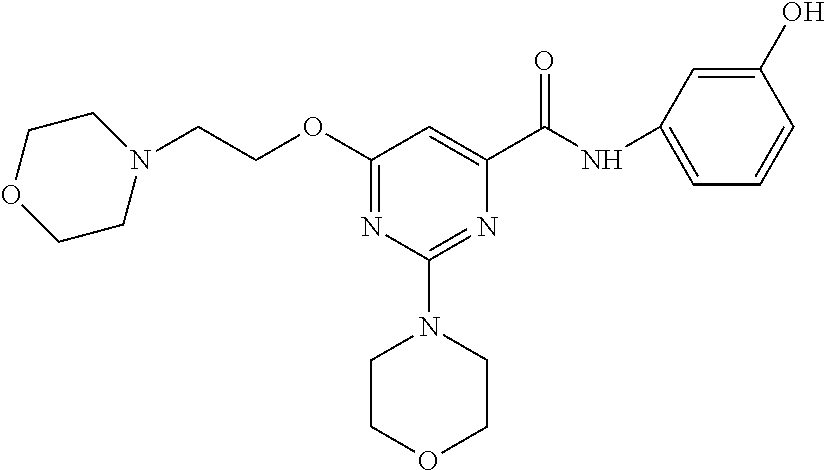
N(C(C1=CC(OCCN2CCOCC2)=NC(N2CCOCC2)=N1)=O)C1=CC=CC(O)=C1
